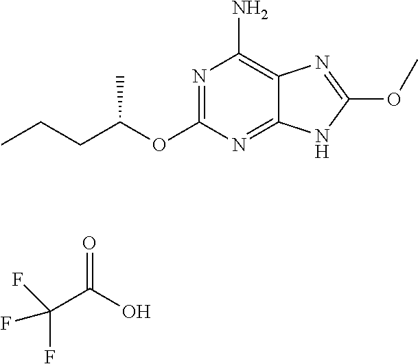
N1=C(OC(CCC)C)N=C2C(=C1N)N=C(OC)N2.O=C(O)C(F)(F)F
